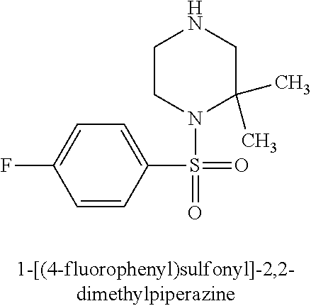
C1=C(S(=O)(N2C(C)(C)CNCC2)=O)C=CC(F)=C1
